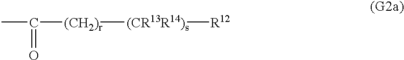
C(=O)(C)[(CH2)r][(CR13R14)s][R12]
